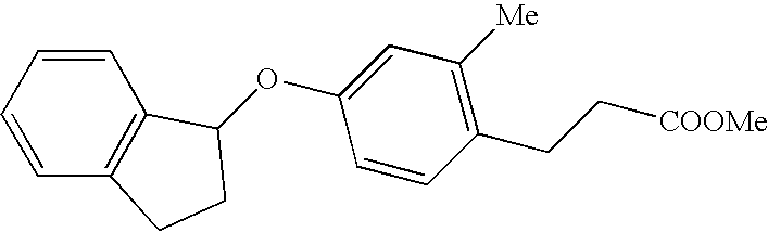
C1=CC=CC2=C1C(OC1=CC([Me])=C(CC[COOMe])C=C1)CC2
